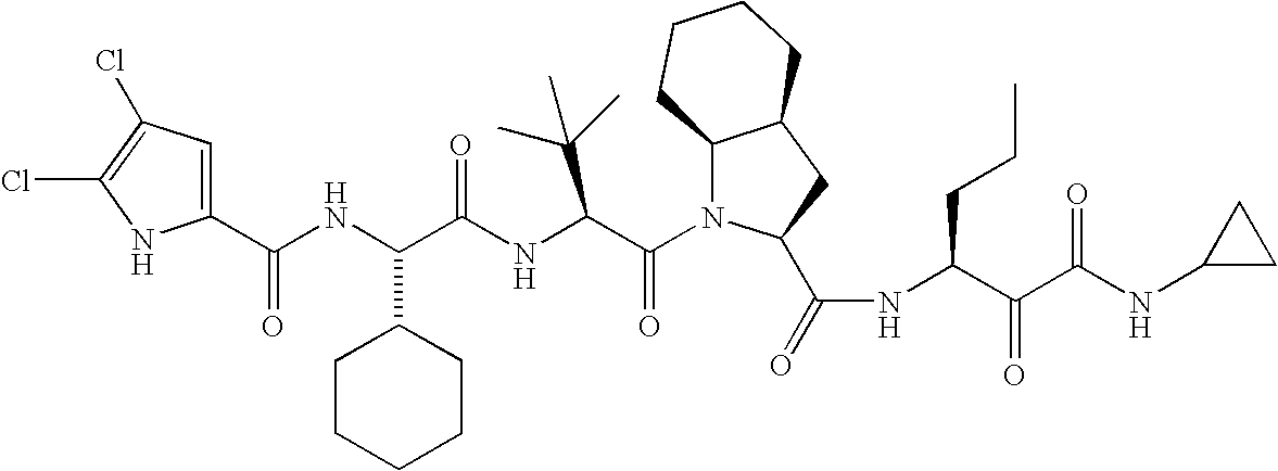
C1(C(NC(C(NC(C(N2C3C(CC2C(=O)NC(C(C(NC2CC2)=O)=O)CCC)CCCC3)=O)C(C)(C)C)=O)C2CCCCC2)=O)=CC(Cl)=C(Cl)N1
